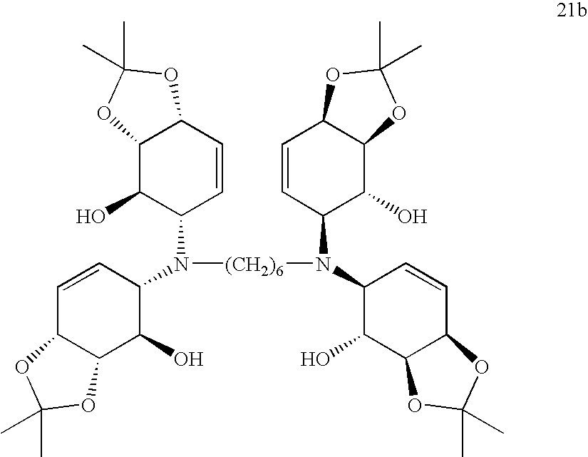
C1=CC(N([(CH2)6]N(C2C(O)C3C(C=C2)OC(C)(C)O3)C2C(O)C3C(C=C2)OC(C)(C)O3)C2C=CC3C(C2O)OC(C)(C)O3)C(O)C2C1OC(C)(C)O2
